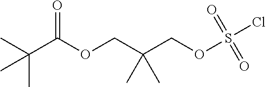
C(C(OCC(COS(Cl)(=O)=O)(C)C)=O)(C)(C)C
